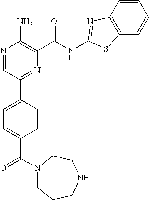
N1=CC(C2=CC=C(C(=O)N3CCCNCC3)C=C2)=NC(C(NC2=NC3=C(C=CC=C3)S2)=O)=C1N
